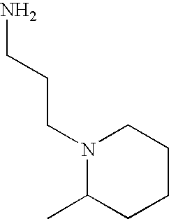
N1(CCCN)C(C)CCCC1
